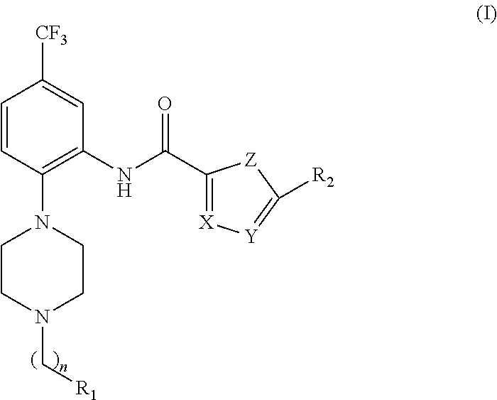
C1=CC(N2CCN(C[R1])CC2)=C(NC(C2=[X][Y]=C([R2])[Z]2)=O)C=C1[CF3]
